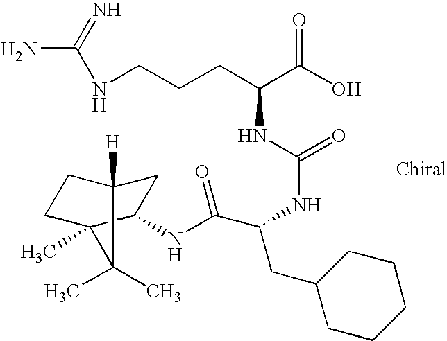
NC(=N)NCCCC(C(O)=O)NC(=O)NC(CC1CCCCC1)C(=O)NC1CC2([H])CCC1(C)C2(C)C
